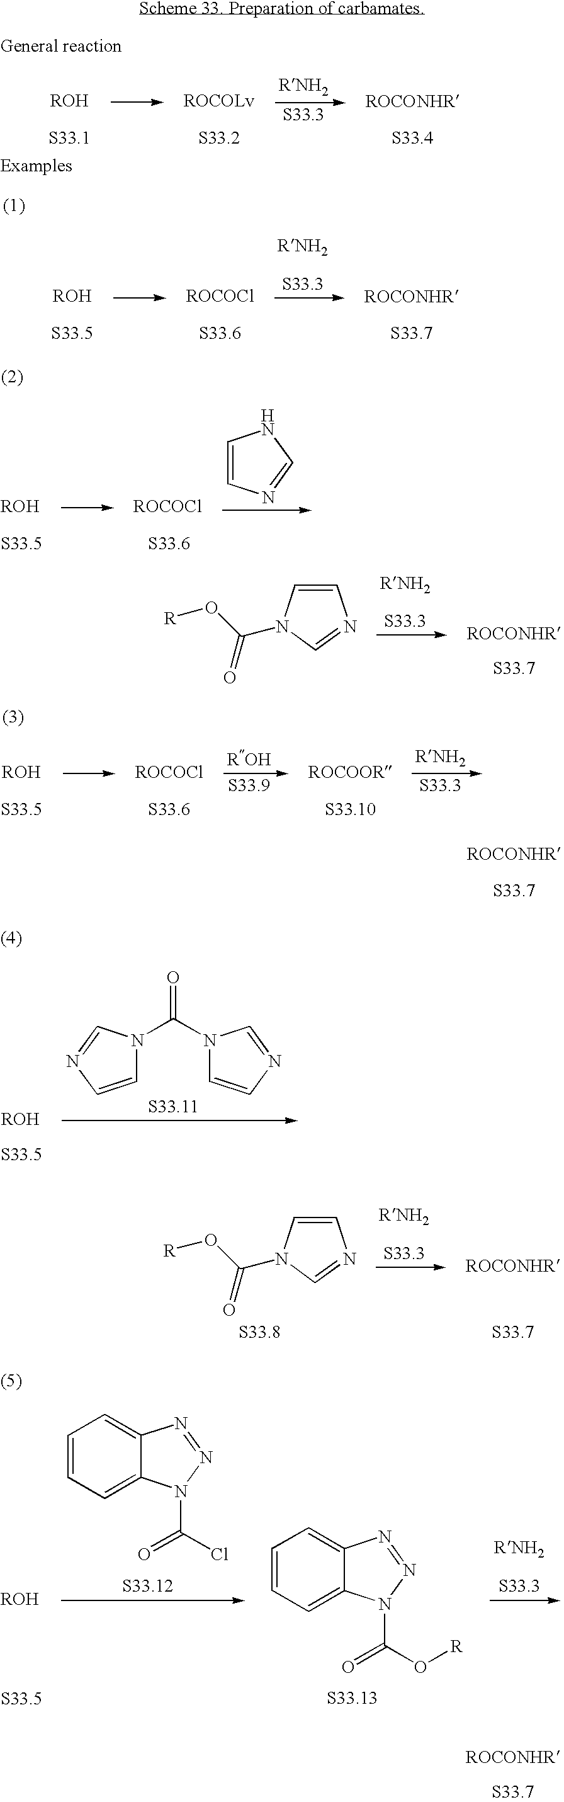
C1=CN(C(=O)O[R])C=N1.N1(C(=O)N2C=CN=C2)C=CN=C1.C1=CN(C(=O)O[R])C=N1.C1=CC=C2C(=C1)N=NN2C(=O)Cl.C1=CC=C2C(=C1)N=NN2C(=O)O[R].C1=CN=CN1
